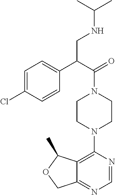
C12=C(N3CCN(C(C(C4=CC=C(Cl)C=C4)CNC(C)C)=O)CC3)N=CN=C1COC2C
